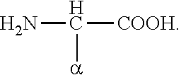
C(N)([a])[COOH]
